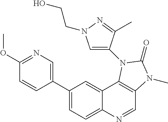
C1(C2=CN=C(OC)C=C2)=CC=C2C(=C1)C1=C(C=N2)N(C)C(=O)N1C1=CN(CCO)N=C1C
